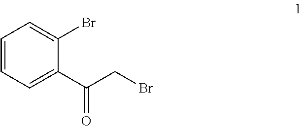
C1=CC=C(C(CBr)=O)C(Br)=C1
